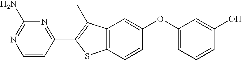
C1=CC(C2=C(C)C3=C(S2)C=CC(OC2=CC=CC(O)=C2)=C3)=NC(N)=N1
